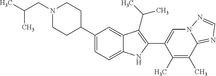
C(N1CCC(C2=CC=C3C(=C2)C(C(C)C)=C(C2=CN4C(=NC=N4)C(C)=C2C)N3)CC1)C(C)C
